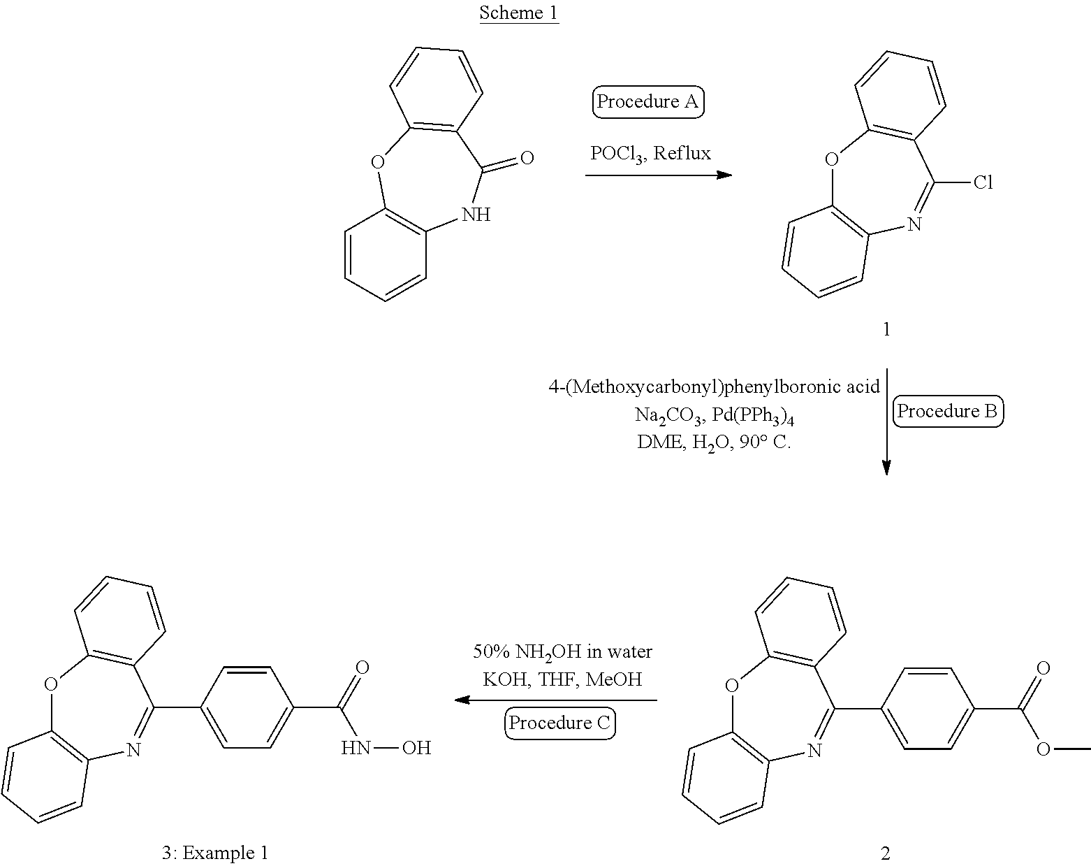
O1C2=C(N=C(Cl)C3=C1C=CC=C3)C=CC=C2.C1=CC=CC2=C1OC1=C(C(=O)N2)C=CC=C1.O1C2=C(N=C(C3=CC=C(C(=O)NO)C=C3)C3=C1C=CC=C3)C=CC=C2.O1C2=C(N=C(C3=CC=C(C(=O)OC)C=C3)C3=C1C=CC=C3)C=CC=C2
